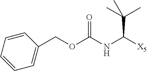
C1=CC=CC(COC(NC([X5])C(C)(C)C)=O)=C1
